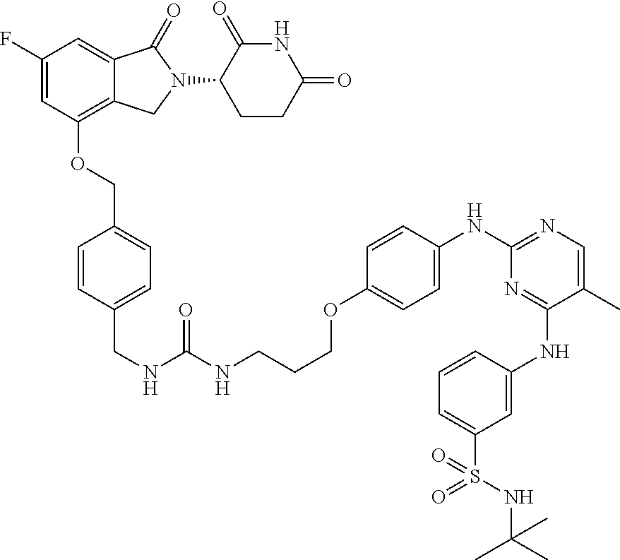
C1(F)=CC(OCC2=CC=C(CNC(NCCCOC3=CC=C(NC4=NC=C(C)C(NC5=CC(S(=O)(=O)NC(C)(C)C)=CC=C5)=N4)C=C3)=O)C=C2)=C2C(=C1)C(=O)N(C1CCC(=O)NC1=O)C2
